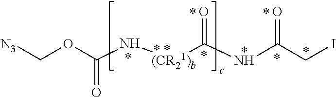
N([(CR21)b]C(=O)NC(CI)=O)C(OC[N3])=O
